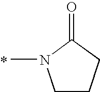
C1CCC(=O)N1C
